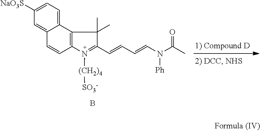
C12=CC=C([NaO3S])C=C1C=CC1=C2C(C)(C)C(C=CC=CN(C(=O)C)[Ph])=N1[(CH2)4][SO3-].B
